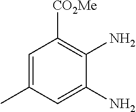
C1=C(C)C=C(N)C(N)=C1[CO2Me]
